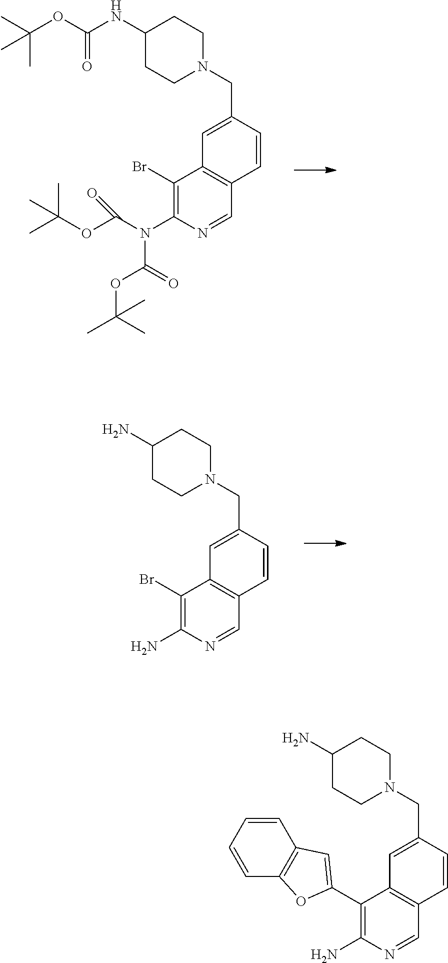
C1(Br)=C(N(C(OC(C)(C)C)=O)C(=O)OC(C)(C)C)N=CC2=C1C=C(CN1CCC(NC(OC(C)(C)C)=O)CC1)C=C2.C1(Br)=C(N)N=CC2=C1C=C(CN1CCC(N)CC1)C=C2.C1(C2=CC3=C(O2)C=CC=C3)=C(N)N=CC2=C1C=C(CN1CCC(N)CC1)C=C2
